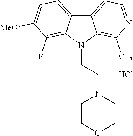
C12=CC=NC([CF3])=C1N(CCN1CCOCC1)C1=C(F)C([MeO])=CC=C21.Cl
